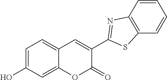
C1=C(O)C=C2C(=C1)C=C(C1=NC3=C(C=CC=C3)S1)C(=O)O2
